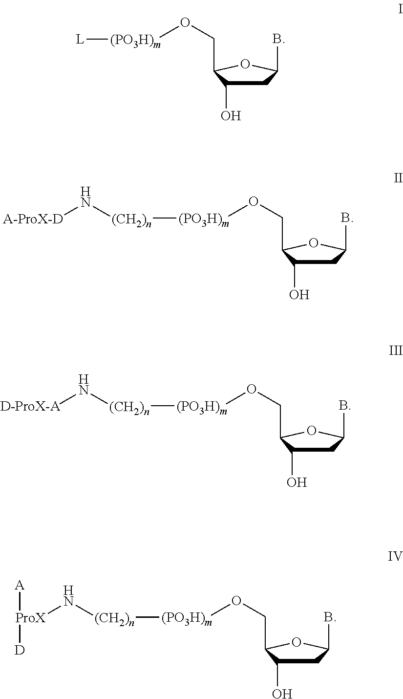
C1C(O)C(CO[(PO3H)m][L])OC1B.C1C(O)C(CO[(PO3H)m][(CH2)n]N[A-ProX-D])OC1B.C1C(O)C(CO[(PO3H)m][(CH2)n]N[D-ProX-A])OC1B.C1C(O)C(CO[(PO3H)m][(CH2)n]N[ProX]([A])[D])OC1B
